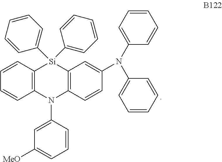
C12=C(N(C3=CC([MeO])=CC=C3)C3=C([Si]1(C1=CC=CC=C1)C1=CC=CC=C1)C=C(N(C1=CC=CC=C1)C1=CC=CC=C1)C=C3)C=CC=C2
